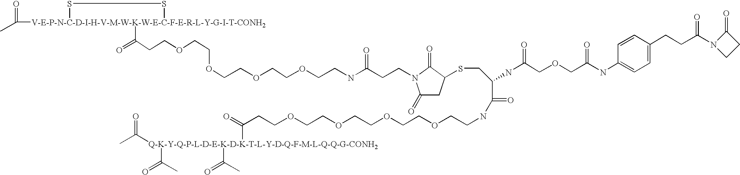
CC([V-E-P-N-C-D-I-H-V-M-W-K-W-E-C-F-E-R-L-Y-G-I-T-CONH2]1(C(CCOCCOCCOCCOCCNC(=O)CCN2C(=O)CC(SCC(C(NCCOCCOCCOCCOCCC([Q-K-Y-Q-P-L-D-E-K-D-K-T-L-Y-D-Q-F-M-L-Q-Q-G-CONH2](C(=O)C)(C(=O)C)C(=O)C)=O)=O)NC(=O)COCC(NC3=CC=C(CCC(N4CCC4=O)=O)C=C3)=O)C2=O)=O)SS1)=O
